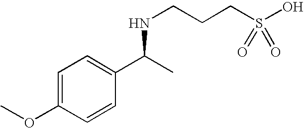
C1=C(OC)C=CC(C(C)NCCCS(O)(=O)=O)=C1
